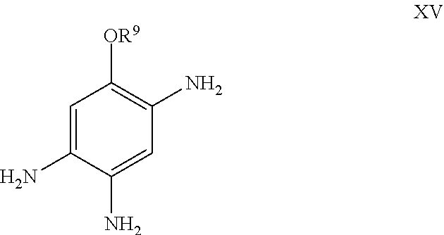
C1(N)=CC(N)=C([OR9])C=C1N
